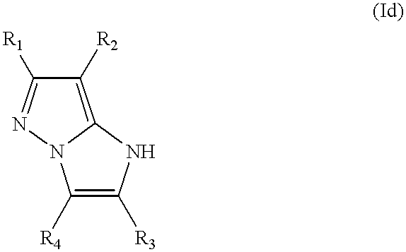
C1([R2])=C2N(N=C1[R1])C([R4])=C([R3])N2
